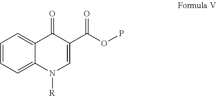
C1=CC=C2C(=C1)C(=O)C(C(=O)OP)=CN2[R]
